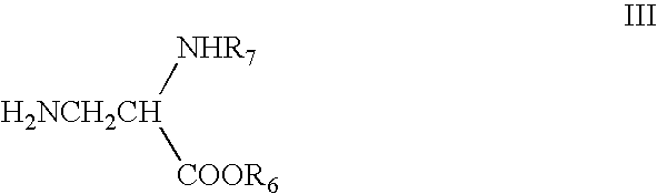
[H2NCH2CH]([NHR7])[COOR6]
